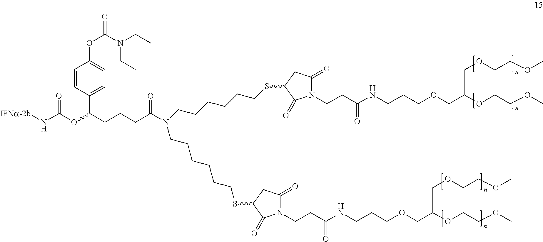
[IFNa-2b]NC(OC(CCCC(N(CCCCCCSC1CC(=O)N(CCC(NCCCOCC(COCCOC)OCCOC)=O)C1=O)CCCCCCSC1CC(=O)N(CCC(NCCCOCC(COCCOC)OCCOC)=O)C1=O)=O)C1=CC=C(OC(=O)N(CC)CC)C=C1)=O
